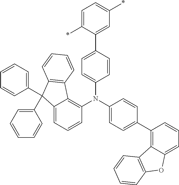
C12=CC=CC(N(C3=CC=C(C4=C5C(=CC=C4)OC4=C5C=CC=C4)C=C3)C3=CC=C(C4=CC(*)=CC=C4*)C=C3)=C1C1=C(C2(C2=CC=CC=C2)C2=CC=CC=C2)C=CC=C1
